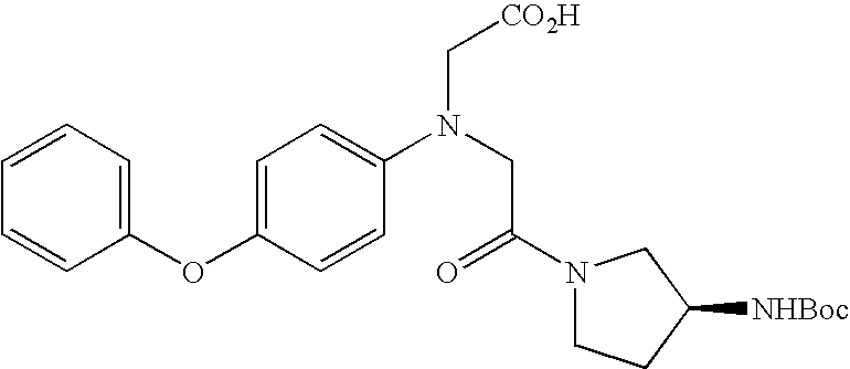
C1=CC=C(OC2=CC=C(N(C[CO2H])CC(=O)N3CCC([NHBoc])C3)C=C2)C=C1
